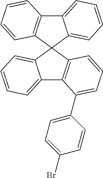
C12=CC=CC=C1C1(C3=C2C(C2=CC=C(Br)C=C2)=CC=C3)C2=C(C3=CC=CC=C31)C=CC=C2
